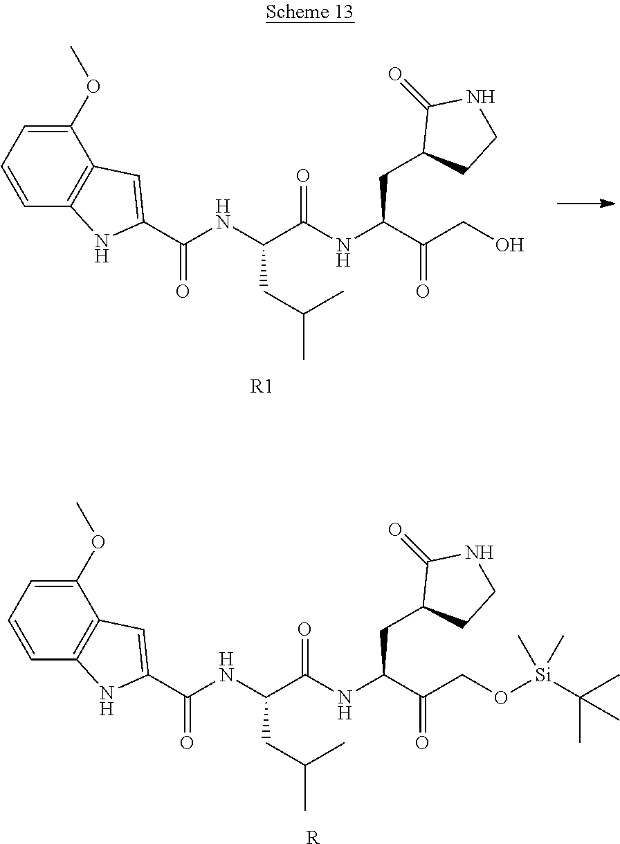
[R].C1(OC)=CC=CC2=C1C=C(C(NC(C(NC(C(CO[Si](C(C)(C)C)(C)C)=O)CC1CCNC1=O)=O)CC(C)C)=O)N2.[R1].C1(OC)=CC=CC2=C1C=C(C(NC(C(NC(C(CO)=O)CC1CCNC1=O)=O)CC(C)C)=O)N2
